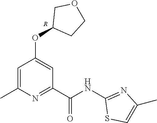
C1(OC2=CC(C(NC3=NC(C)=CS3)=O)=NC(C)=C2)CCOC1.[R]
